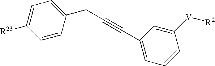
C1=CC(CC#CC2=CC=CC([V][R2])=C2)=CC=C1[R23]
